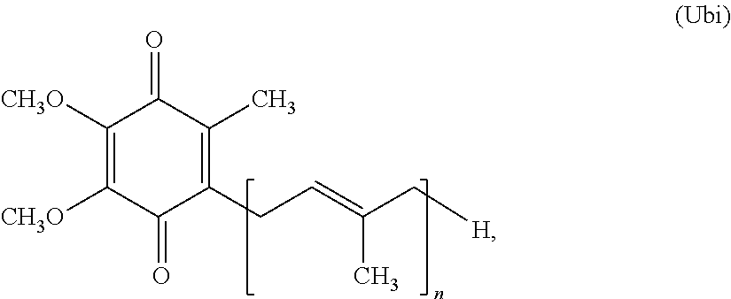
C1([CH3O])=C([CH3O])C(=O)C(CC=C(C[H])C)=C(C)C1=O
